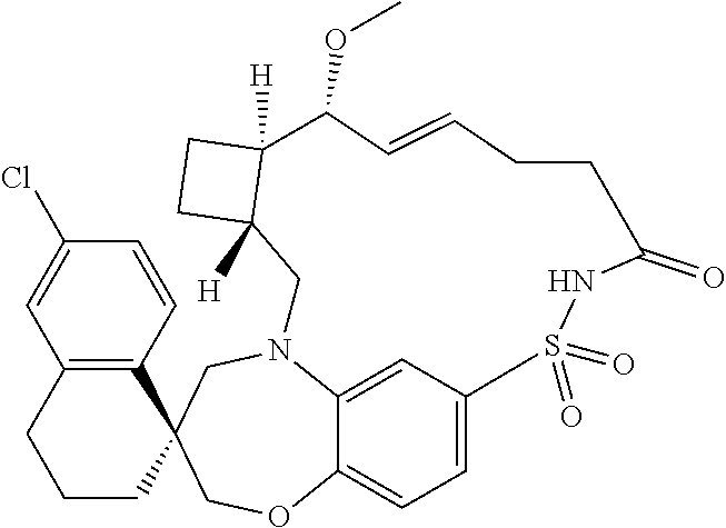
C1=C2C3=CC=C1S(=O)(=O)NC(=O)CCC=CC(OC)C1([H])C([H])(CN2CC2(CO3)C3=C(CCC2)C=C(Cl)C=C3)CC1
